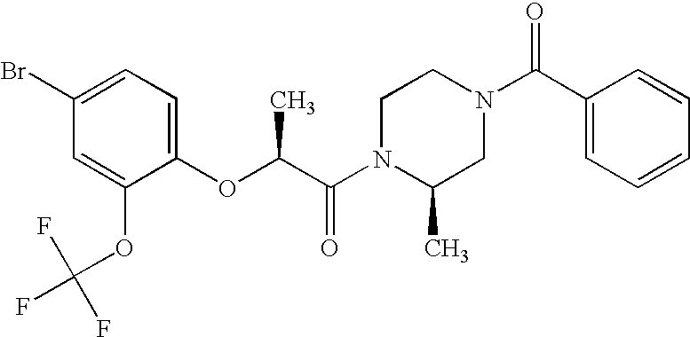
C1(OC(C(N2C(C)CN(C(C3=CC=CC=C3)=O)CC2)=O)C)=CC=C(Br)C=C1OC(F)(F)F
